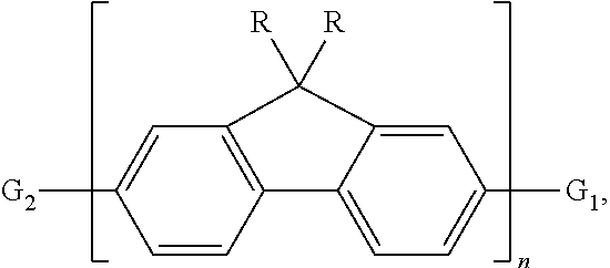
C1=CC2=C(C=C1[G2])C([R])([R])C1=CC([G1])=CC=C21
